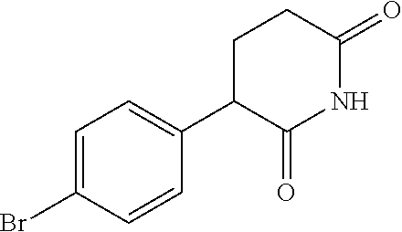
C1C(C2=CC=C(Br)C=C2)C(=O)NC(=O)C1
